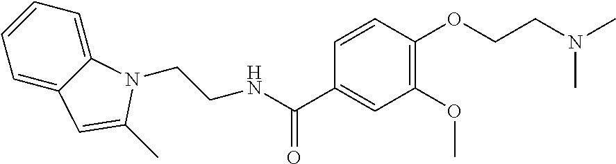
C1=C2C(=CC=C1)N(CCNC(C1=CC(OC)=C(OCCN(C)C)C=C1)=O)C(C)=C2
